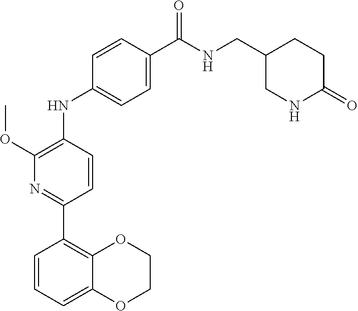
COC1=C(NC2=CC=C(C(=O)NCC3CNC(=O)CC3)C=C2)C=CC(C2=C3OCCOC3=CC=C2)=N1
